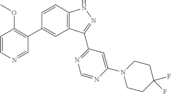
C1=CC2=C(C=C1C1=C(OC)C=CN=C1)C(C1=NC=NC(N3CCC(F)(F)CC3)=C1)=NN2
